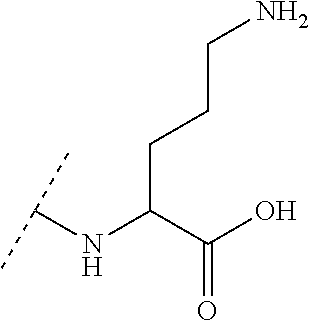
C(C(C(O)=O)NC(C)C)CCN
